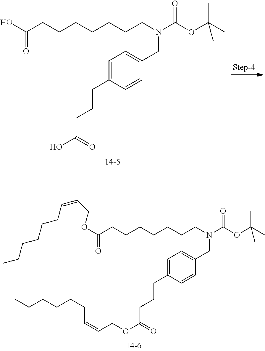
C1=C(CCCC(O)=O)C=CC(CN(CCCCCCCC(O)=O)C(OC(C)(C)C)=O)=C1.C1=C(CCCC(OCC=CCCCCCC)=O)C=CC(CN(CCCCCCCC(OCC=CCCCCCC)=O)C(OC(C)(C)C)=O)=C1
